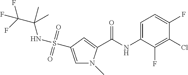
S(=O)(=O)(C1=CN(C)C(C(=O)NC2=CC=C(F)C(Cl)=C2F)=C1)NC(C(F)(F)F)(C)C
